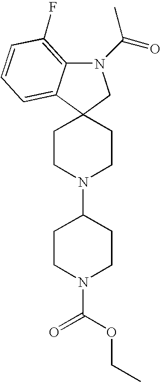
N1(C(=O)C)C2=C(F)C=CC=C2C2(C1)CCN(C1CCN(C(OCC)=O)CC1)CC2
